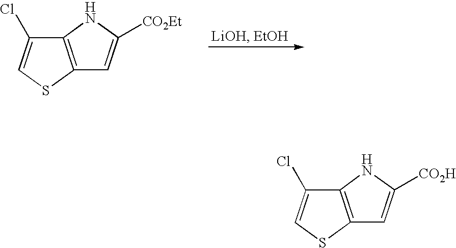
C12=C(NC([CO2Et])=C1)C(Cl)=CS2.C12=C(NC([CO2H])=C1)C(Cl)=CS2
